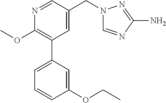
C1(OC)=C(C2=CC=CC(OCC)=C2)C=C(CN2C=NC(N)=N2)C=N1
